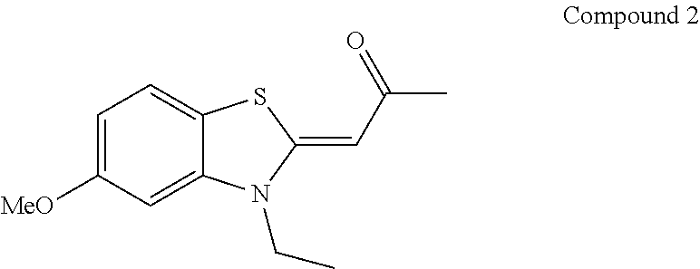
C12=CC([MeO])=CC=C1SC(=CC(C)=O)N2CC
